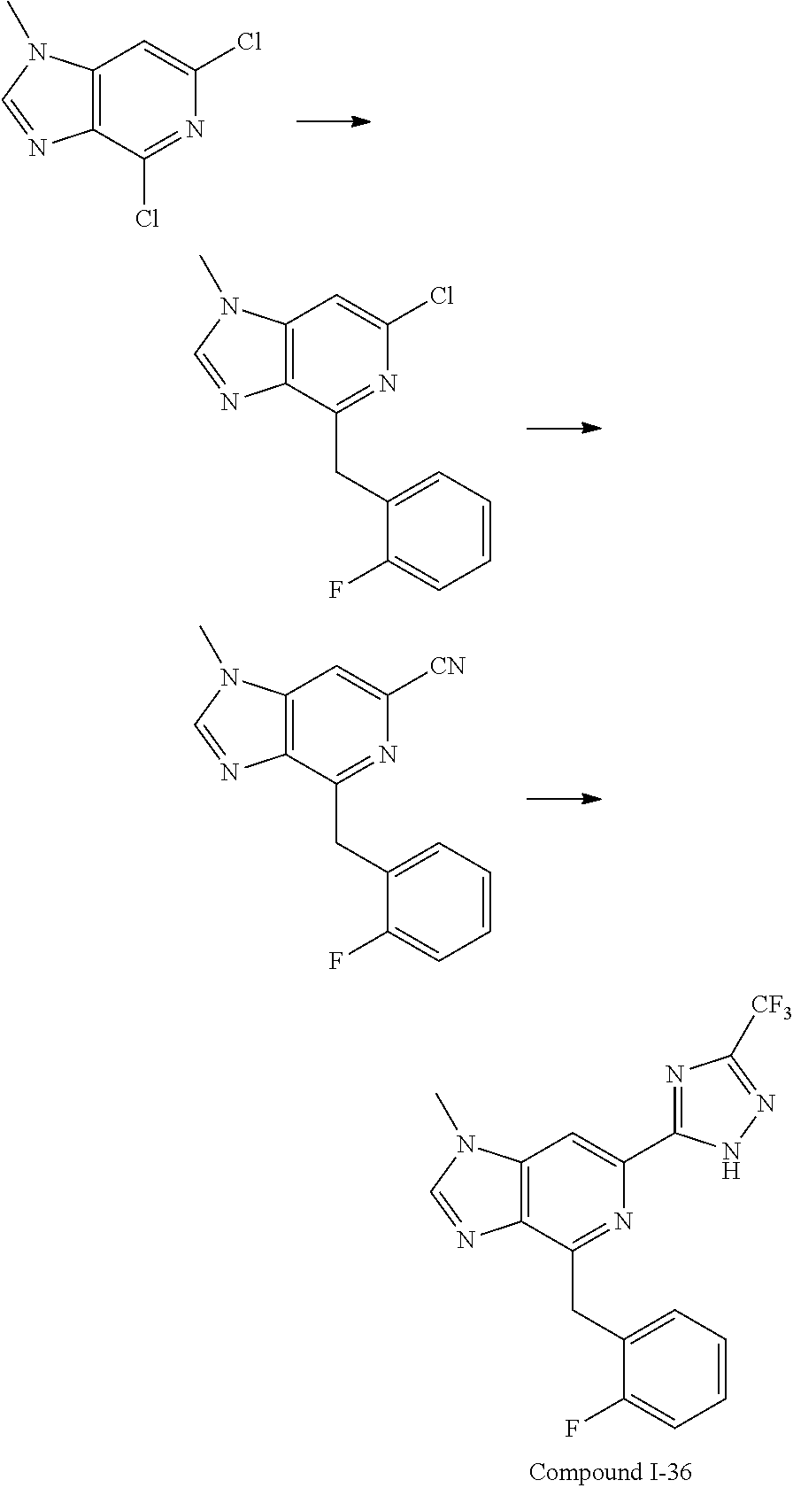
C12=C(C(CC3=CC=CC=C3F)=NC(C3=NC([CF3])=NN3)=C1)N=CN2C.C12=C(C(Cl)=NC(Cl)=C1)N=CN2C.C12=C(C(CC3=CC=CC=C3F)=NC(Cl)=C1)N=CN2C.C12=C(C(CC3=CC=CC=C3F)=NC([CN])=C1)N=CN2C
